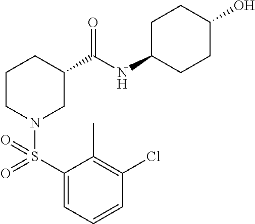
C1(S(=O)(N2CC(C(NC3CCC(O)CC3)=O)CCC2)=O)=CC=CC(Cl)=C1C
